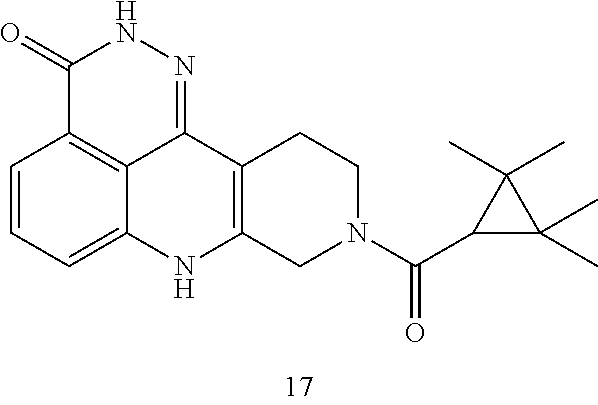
C1(=O)C2=C3C(=NN1)C1=C(NC3=CC=C2)CN(C(C2C(C)(C)C2(C)C)=O)CC1
